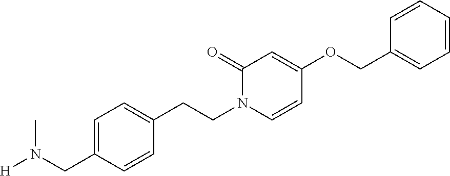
N(C)(CC1=CC=C(CCN2C=CC(OCC3=CC=CC=C3)=CC2=O)C=C1)[H]
